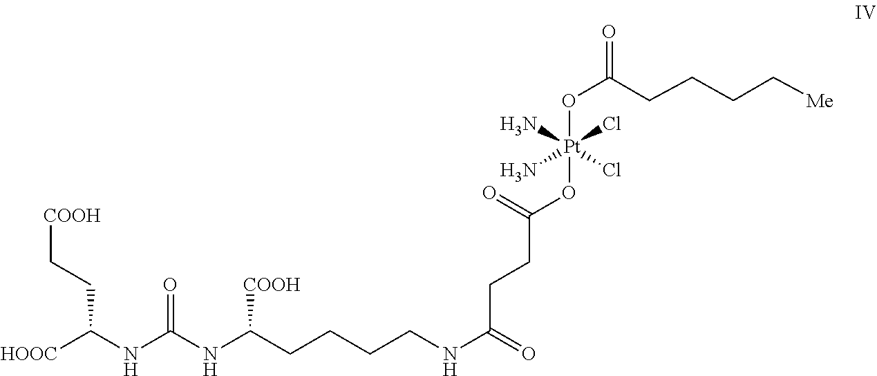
O([Pt](N)(N)(Cl)(Cl)OC(CCCC[Me])=O)C(CCC(NCCCCC(NC(NC([HOOC])CC[COOH])=O)[COOH])=O)=O
